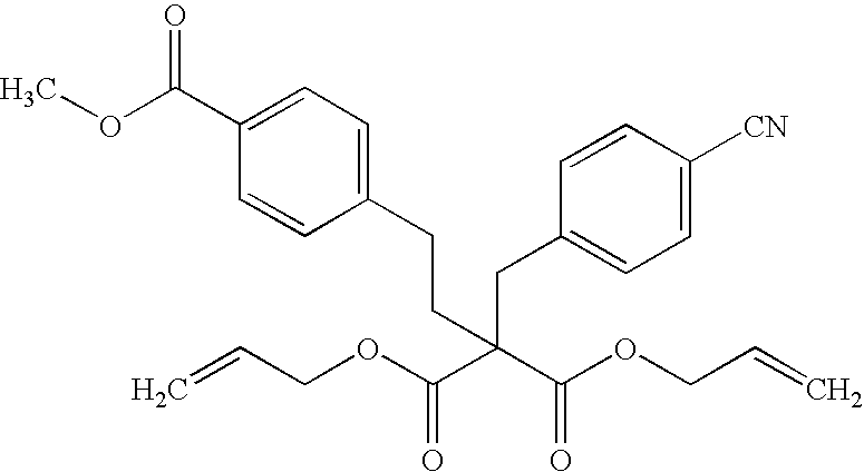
C=CCOC(C(C(OCC=C)=O)(CC1=CC=C([CN])C=C1)CCC1=CC=C(C(OC)=O)C=C1)=O
